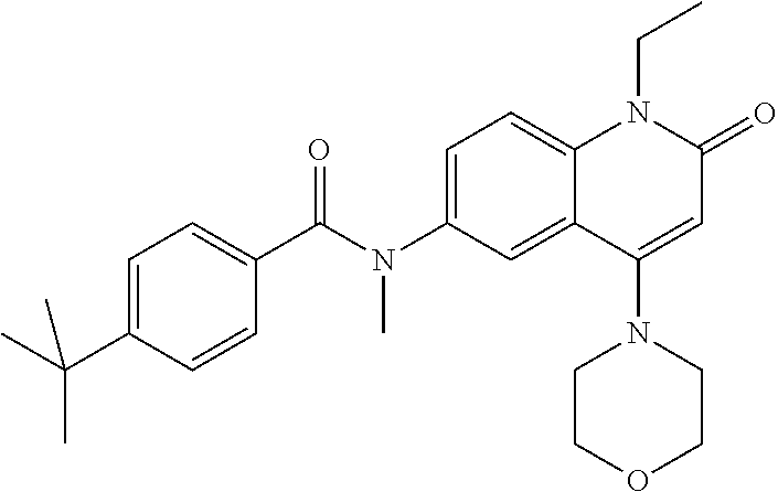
C1(C(N(C2=CC=C3C(=C2)C(N2CCOCC2)=CC(=O)N3CC)C)=O)=CC=C(C(C)(C)C)C=C1
